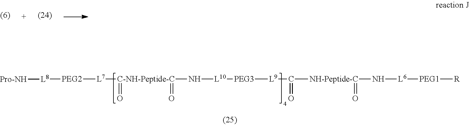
[C-NH-Peptide-C](N[L10][PEG3][L9]C(=O)[NH-Peptide-C](=O)N[L6][PEG1][R])(=O)(=O)[L7][PEG2][L8][Pro-NH]
